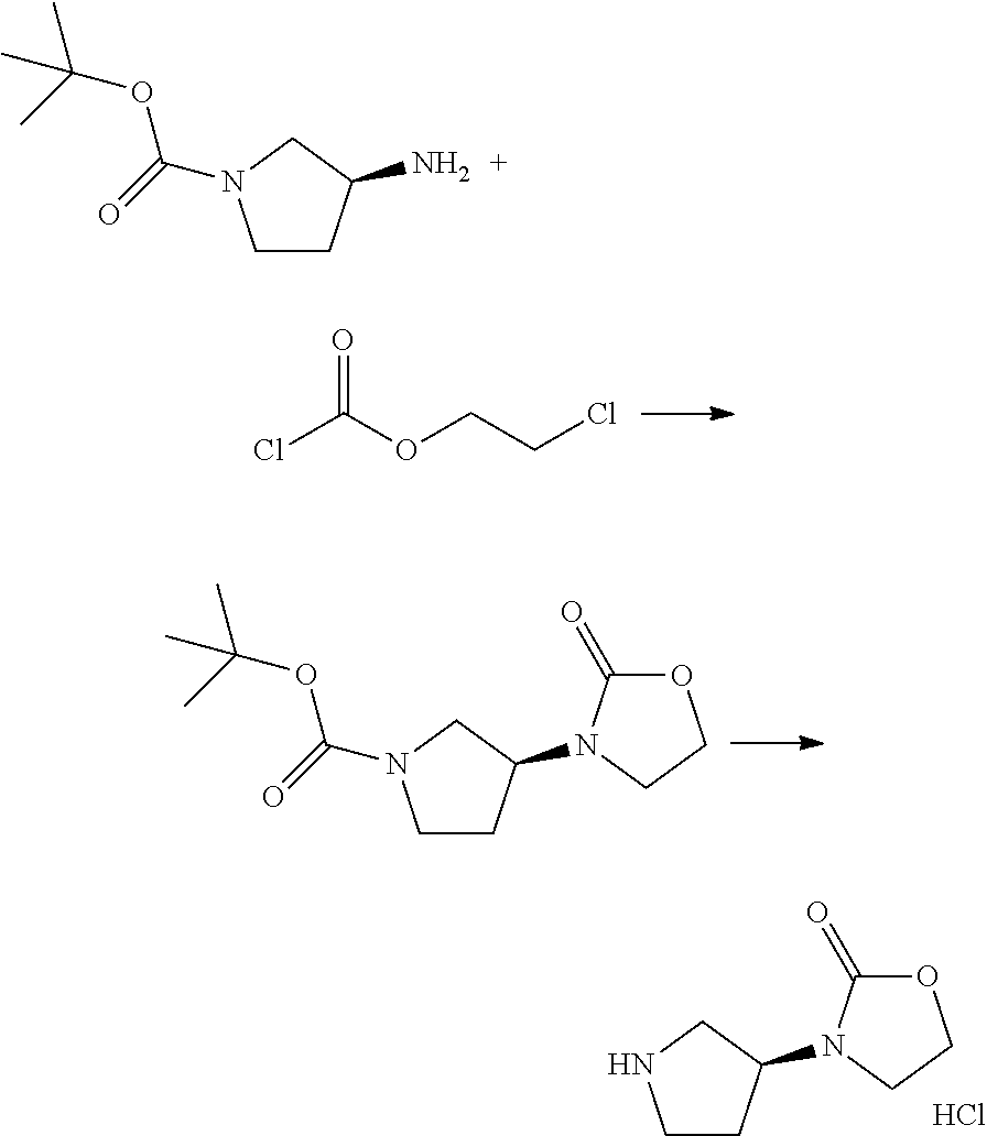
O=C(OCCCl)Cl.C1CC(N2C(=O)OCC2)CN1C(=O)OC(C)(C)C.C1CC(N2C(=O)OCC2)CN1.Cl.C1CC(N)CN1C(=O)OC(C)(C)C
